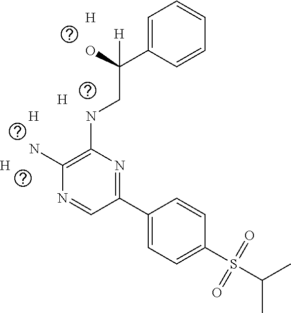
N(CC(C1=CC=CC=C1)([H])O)C1=C(N)N=CC(C2=CC=C(S(C(C)C)(=O)=O)C=C2)=N1.[H].[H].[H].[H]
